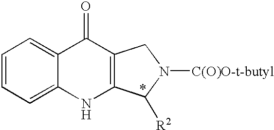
C1=CC=C2C(=C1)C(=O)C1=C(N2)C([R2])N([C(O)O-t-butyl])C1
